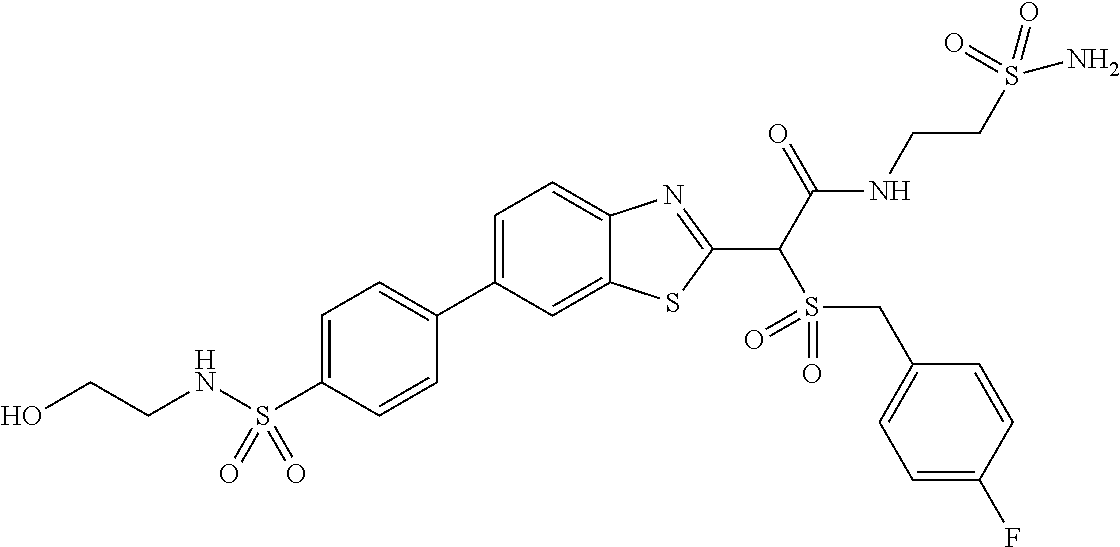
C1=C(C2=CC=C(S(NCCO)(=O)=O)C=C2)C=C2C(=C1)N=C(C(C(NCCS(N)(=O)=O)=O)S(=O)(=O)CC1=CC=C(F)C=C1)S2
